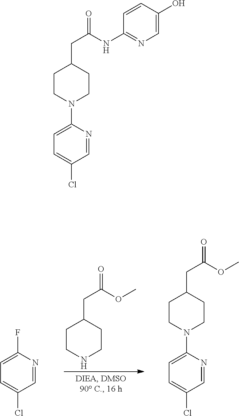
C1CNCCC1CC(=O)OC.C1=C(F)N=CC(Cl)=C1.C1=C(N2CCC(CC(OC)=O)CC2)N=CC(Cl)=C1.C1(Cl)=CC=C(N2CCC(CC(NC3=NC=C(O)C=C3)=O)CC2)N=C1
